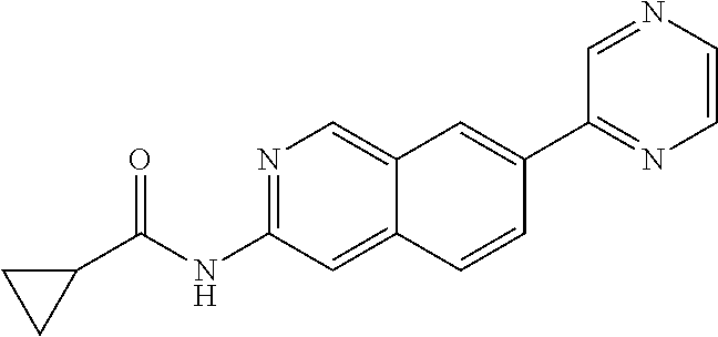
N1=C(NC(=O)C2CC2)C=C2C(=C1)C=C(C1=NC=CN=C1)C=C2
